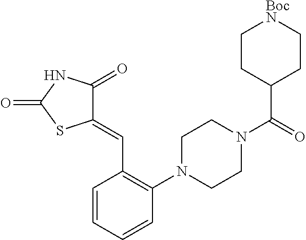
C1(=CC2=C(N3CCN(C(=O)C4CC[BocN]CC4)CC3)C=CC=C2)C(=O)NC(=O)S1
